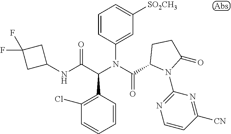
C1=CC(C(C(NC2CC(F)(F)C2)=O)N(C(=O)C2N(C3=NC=CC([CN])=N3)C(=O)CC2)C2=CC([SO2CH3])=CC=C2)=C(Cl)C=C1
